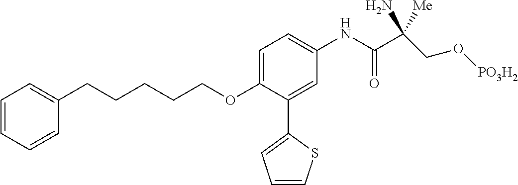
C1=C(OCCCCCC2=CC=CC=C2)C(C2=CC=CS2)=CC(NC(C(CO[PO3H2])(N)[Me])=O)=C1
